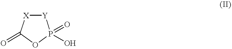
[Y]1[X]C(=O)OP1(=O)O
